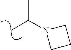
CC(N1CCC1)C
